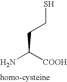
SCCC([COOH])N
